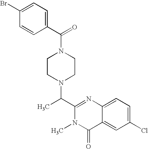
N1(C(C2=CC=C(Br)C=C2)=O)CCN(C(C2=NC3=CC=C(Cl)C=C3C(=O)N2C)C)CC1
